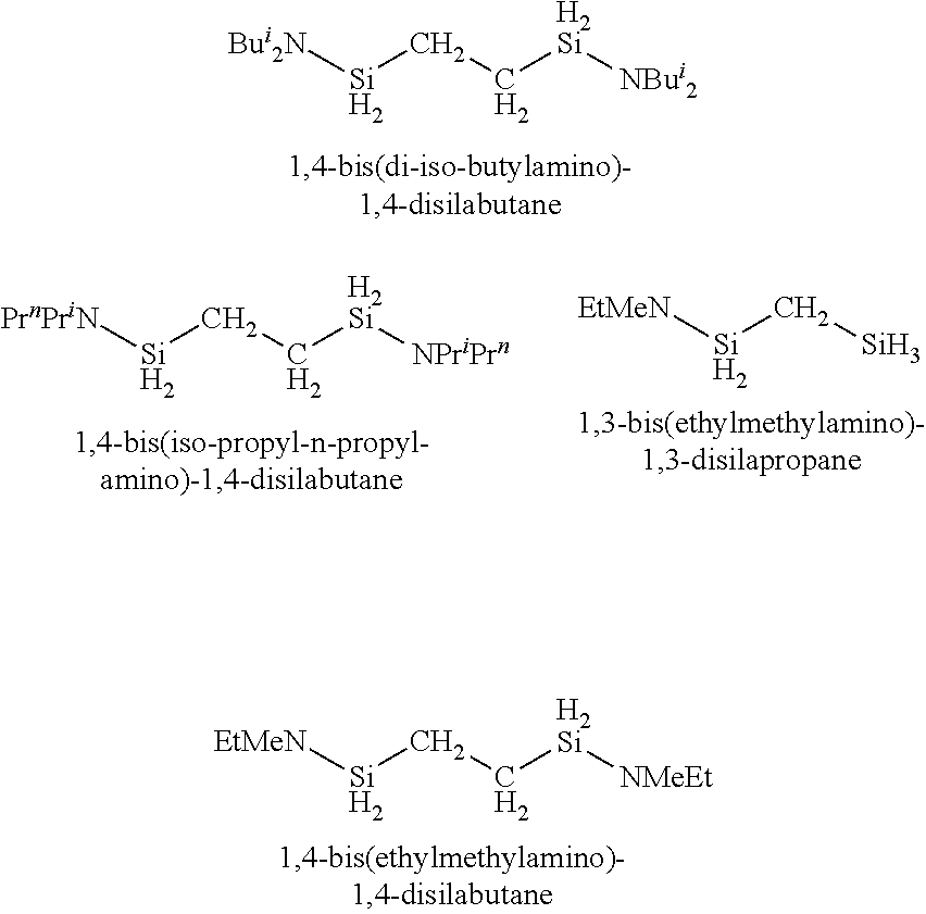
[Bui2N][Si]CC[H2Si][NBui2].[EtMeN][Si]CC[H2Si][NMeEt].[PrnPriN][Si]CC[H2Si][NPriPrn].[EtMeN][Si]C[Si]
